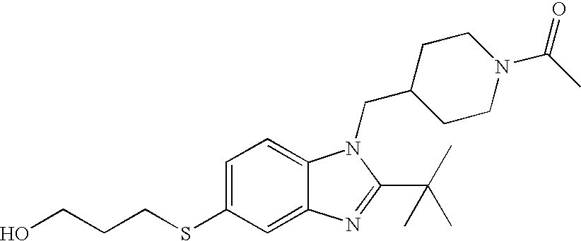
C1CN(C(C)=O)CCC1CN1C2=CC=C(SCCCO)C=C2N=C1C(C)(C)C
